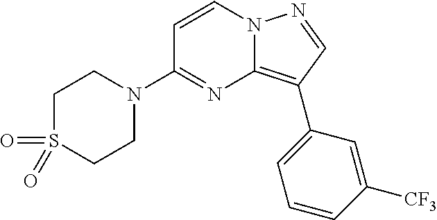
C1=CN2C(=C(C3=CC=CC([CF3])=C3)C=N2)N=C1N1CCS(=O)(=O)CC1
